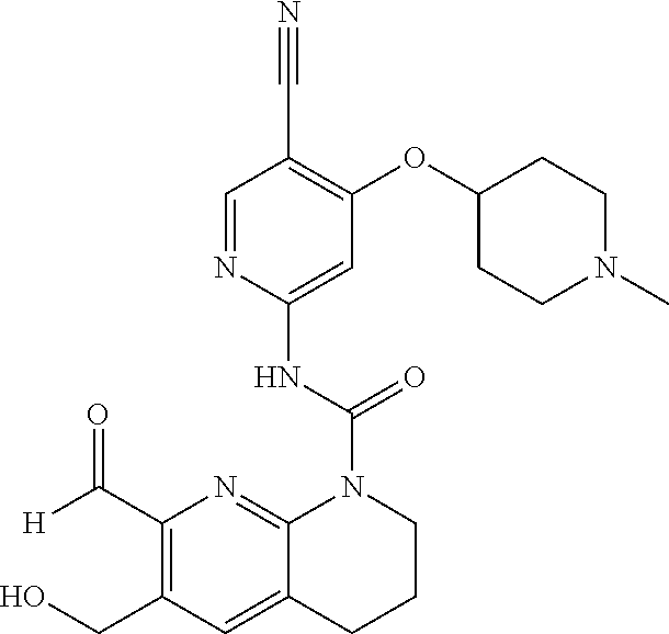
C1=NC(NC(=O)N2C3=NC(C([H])=O)=C(CO)C=C3CCC2)=CC(OC2CCN(C)CC2)=C1C#N
